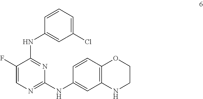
C1(F)=CN=C(NC2=CC3=C(C=C2)OCCN3)N=C1NC1=CC(Cl)=CC=C1
